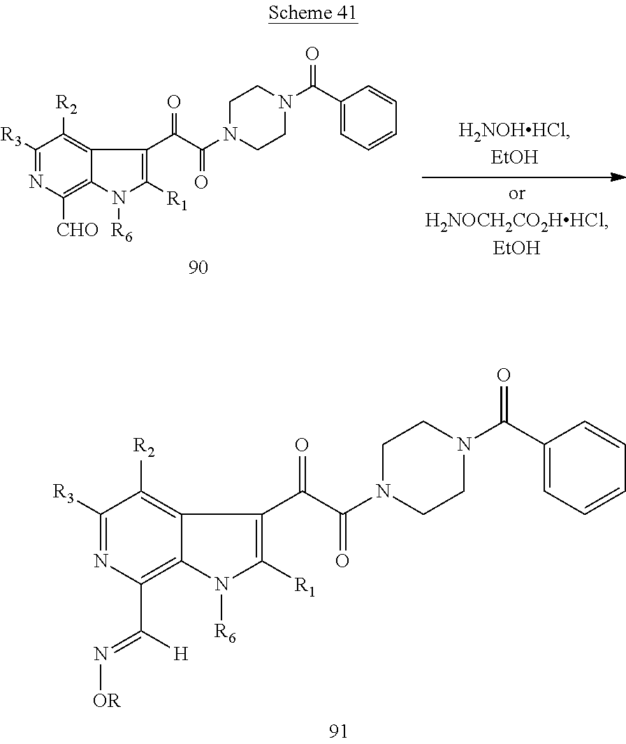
C1([R3])=NC([CHO])=C2C(=C1[R2])C(C(C(=O)N1CCN(C(C3=CC=CC=C3)=O)CC1)=O)=C([R1])N2[R6].C1([R3])=NC(C([H])=N[OR])=C2C(=C1[R2])C(C(C(=O)N1CCN(C(C3=CC=CC=C3)=O)CC1)=O)=C([R1])N2[R6]
